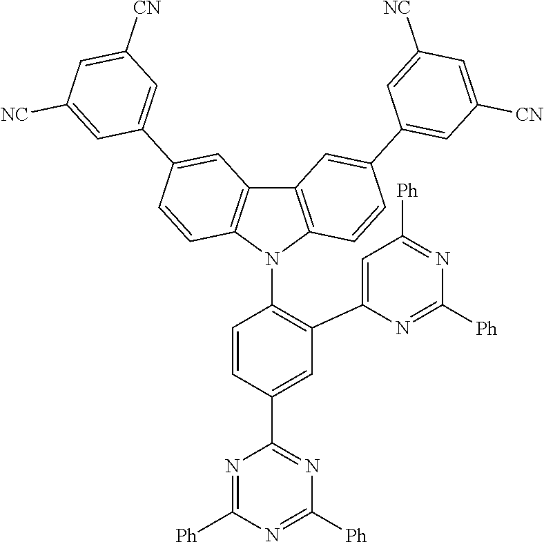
C1=C(C2=NC([Ph])=NC([Ph])=N2)C=CC(N2C3=C(C4=C2C=CC(C2=CC([CN])=CC([NC])=C2)=C4)C=C(C2=CC([CN])=CC([NC])=C2)C=C3)=C1C1=CC([Ph])=NC([Ph])=N1
